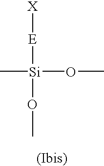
[X][E][Si](OC)(OC)C
